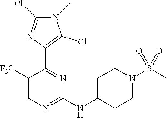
C1(NC2CCN(S(C)(=O)=O)CC2)=NC=C([F3C])C(C2=C(Cl)N(C)C(Cl)=N2)=N1
